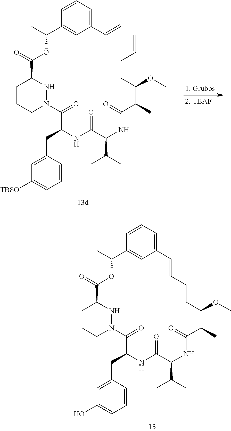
C1=CC=C(C=C)C=C1C(C)OC(C1CCCN(C(=O)C(NC(C(NC(C(C)C(CCC=C)OC)=O)C(C)C)=O)CC2=CC([TBSO])=CC=C2)N1)=O.C1=CC=C2C=C1C(C)OC(=O)C1CCCN(N1)C(=O)C(CC1=CC(O)=CC=C1)NC(=O)C(C(C)C)NC(=O)C(C)C(OC)CCC=C2
